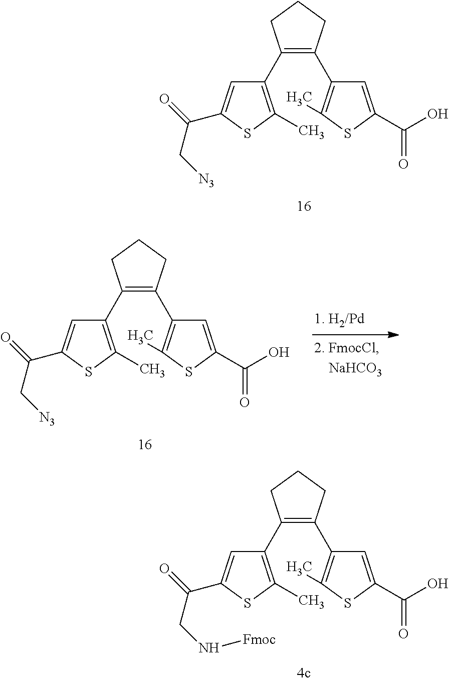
C1(C2=C(C)SC(C(C[N3])=O)=C2)=C(C2=C(C)SC(C(O)=O)=C2)CCC1.C1(C2=C(C)SC(C(C[N3])=O)=C2)=C(C2=C(C)SC(C(O)=O)=C2)CCC1.C1(C2=C(C)SC(C(CN[Fmoc])=O)=C2)=C(C2=C(C)SC(C(O)=O)=C2)CCC1
